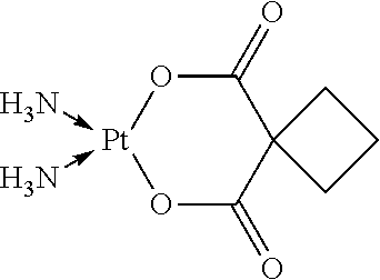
O1C(=O)C2(C(=O)O[Pt]1(-N)-N)CCC2
